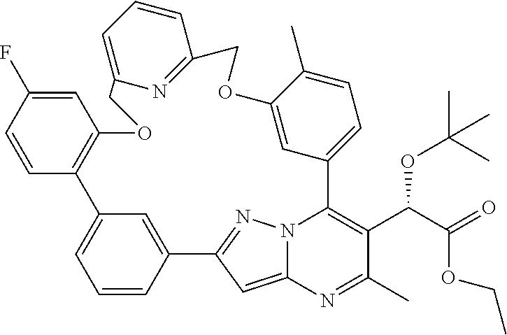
C1=CC2=CC(=C1)C1=C(C=C(F)C=C1)OCC1=CC=CC(=N1)COC1=CC(=CC=C1C)C1=C(C(C(=O)OCC)OC(C)(C)C)C(C)=NC3=CC2=NN31
